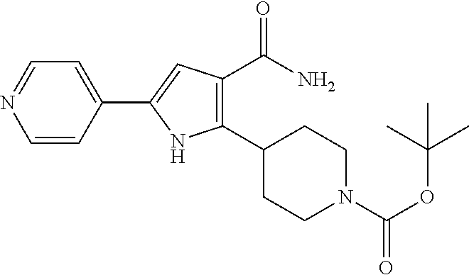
C1=CC(C2=CC(C(=O)N)=C(C3CCN(C(=O)OC(C)(C)C)CC3)N2)=CC=N1
